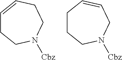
C1=CCCN([Cbz])CC1.C1CCN([Cbz])CC=C1
